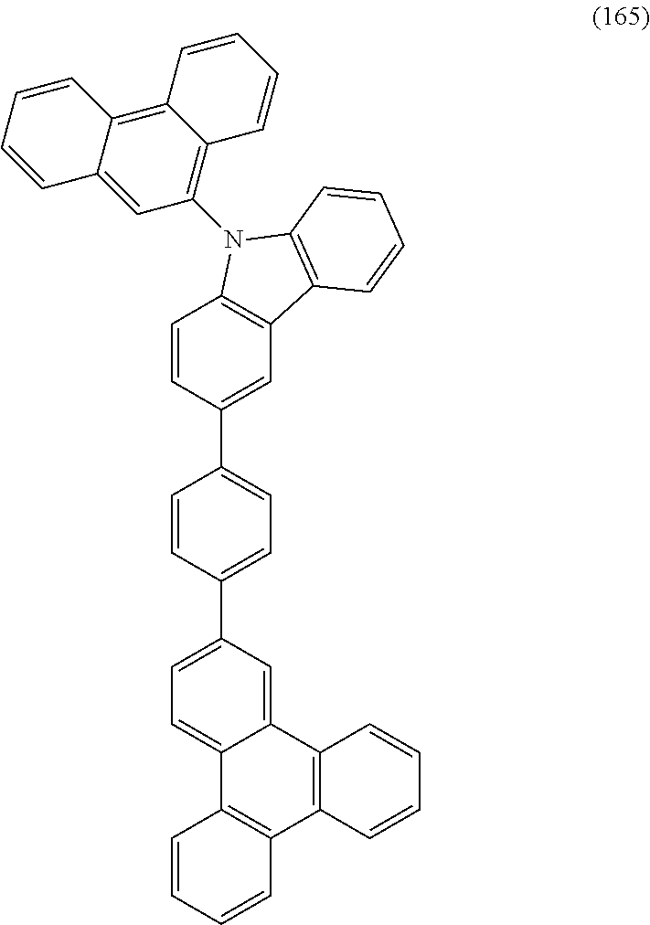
C12=CC(C3=CC=C(C4=CC5=C(C=C4)N(C4=C6C(=C7C(=C4)C=CC=C7)C=CC=C6)C4=C5C=CC=C4)C=C3)=CC=C1C1=C(C3=C2C=CC=C3)C=CC=C1
